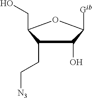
C1(CC[N3])C(O)C([Gib])OC1CO
